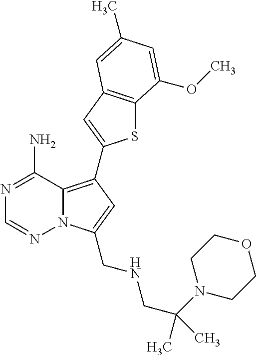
C12=C(C3=CC4=C(S3)C(OC)=CC(C)=C4)C=C(CNCC(C)(N3CCOCC3)C)N1N=CN=C2N
